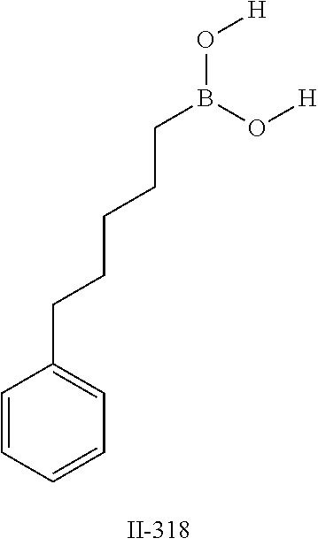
C1=CC=CC=C1CCCCCB(O[H])O[H]
